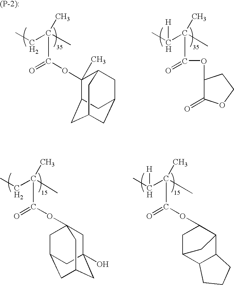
O(C(=O)C(CC)(C)C)C12CC3(O)CC(CC(C1)C3)C2.O(C(=O)C(C(C)[H])(C)C)C1CC2C3C(C1C2)CCC3.C1(OC(=O)C(CC)(C)C)(C)C2CC3CC(CC1C3)C2.O(C(=O)C(C(C)[H])(C)C)C1C(=O)OCC1
